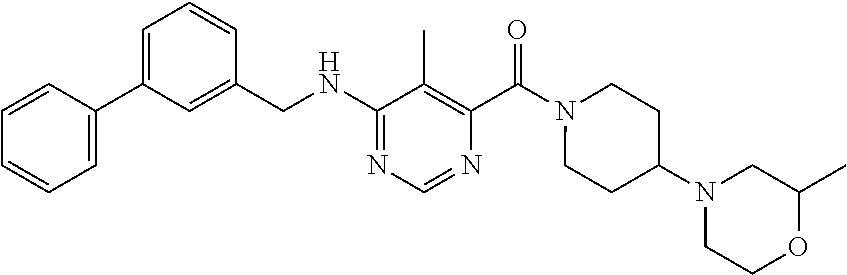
C1=C(C2=CC=CC=C2)C=C(CNC2=NC=NC(C(N3CCC(N4CCOC(C)C4)CC3)=O)=C2C)C=C1
